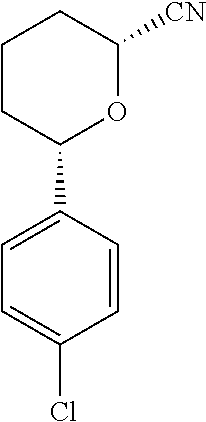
C1=C(C2OC([CN])CCC2)C=CC(Cl)=C1
